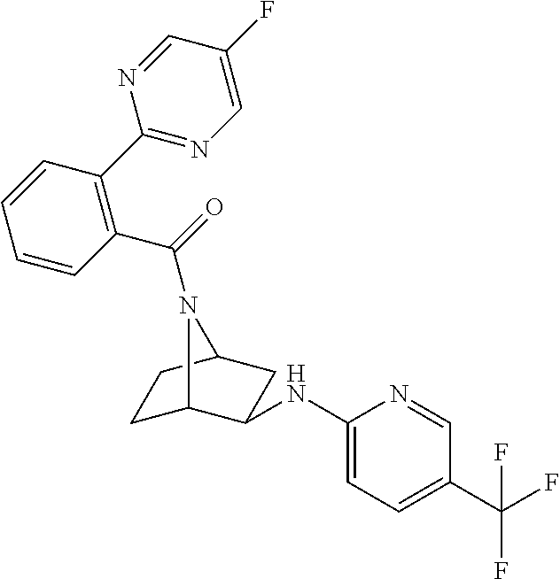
C1C2N(C(=O)C3=C(C4=NC=C(F)C=N4)C=CC=C3)C(CC2NC2=CC=C(C(F)(F)F)C=N2)C1
